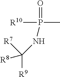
[R10]P(C)(=O)NC([R9])([R7])[R8]
